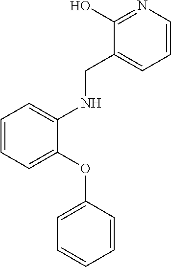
C1=CC=C(OC2=CC=CC=C2)C(NCC2=CC=CN=C2O)=C1
